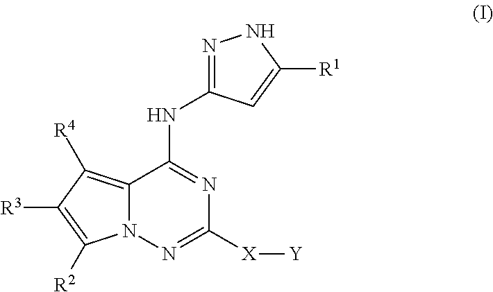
C12=C([R4])C([R3])=C([R2])N1N=C([X][Y])N=C2NC1=NNC([R1])=C1
